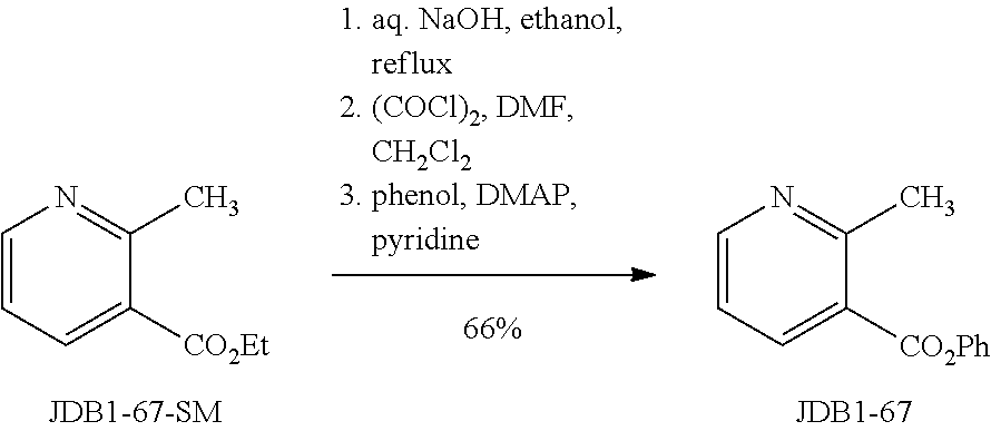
C1=CC=C([CO2Et])C(C)=N1.C1=CC=C([CO2Ph])C(C)=N1
